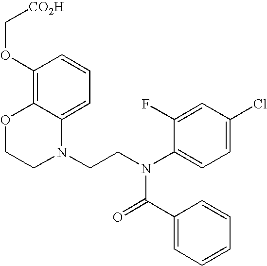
C1=C2C(=C(OC[CO2H])C=C1)OCCN2CCN(C1=CC=C(Cl)C=C1F)C(=O)C1=CC=CC=C1
